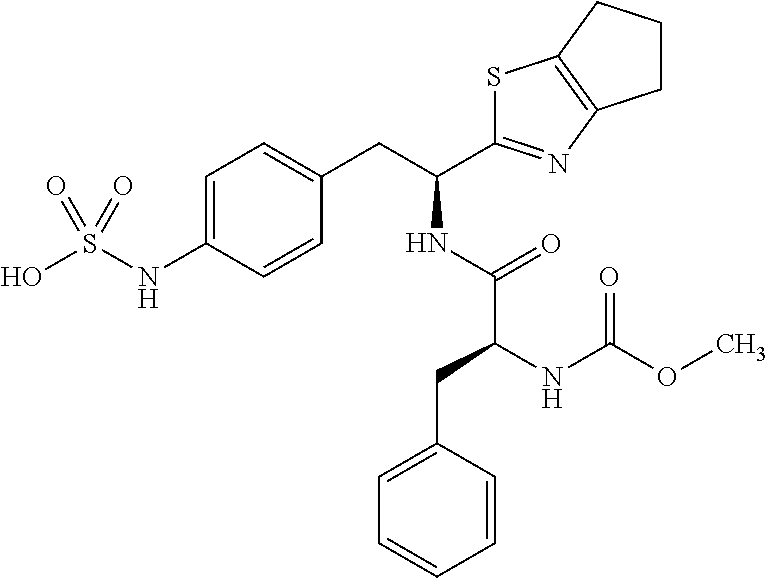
C1=C(NS(O)(=O)=O)C=CC(CC(C2=NC3=C(S2)CCC3)NC(C(CC2=CC=CC=C2)NC(OC)=O)=O)=C1
